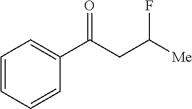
C1=CC=CC(C(CC([Me])F)=O)=C1
